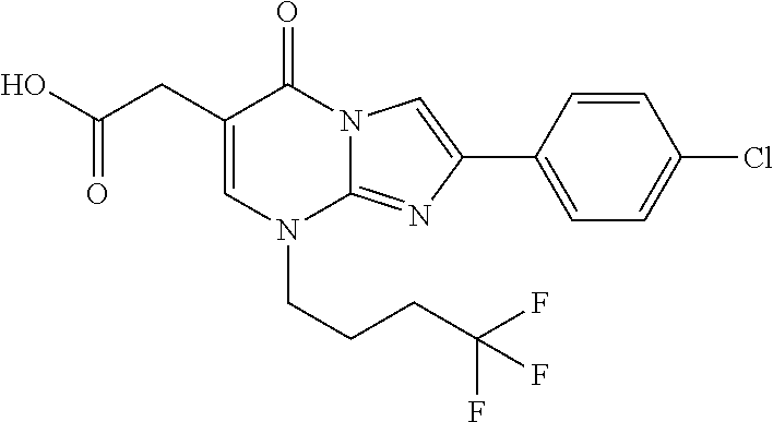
C1=C(CC(O)=O)C(=O)N2C(=NC(C3=CC=C(Cl)C=C3)=C2)N1CCCC(F)(F)F
